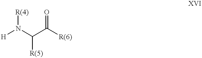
[H]N(C(C([R(6)])=O)[R(5)])[R(4)]
